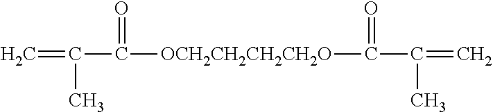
C=C(C)C(=O)[OCH2CH2CH2CH2O]C(=O)C(C)=C
